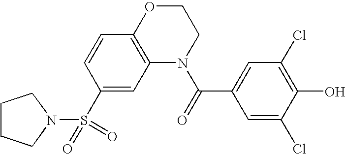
C1(S(=O)(N2CCCC2)=O)=CC2=C(C=C1)OCCN2C(=O)C1=CC(Cl)=C(O)C(Cl)=C1
